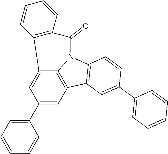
C12=CC(C3=CC=CC=C3)=CC3=C1N(C1=C3C=C(C3=CC=CC=C3)C=C1)C(=O)C1=C2C=CC=C1
